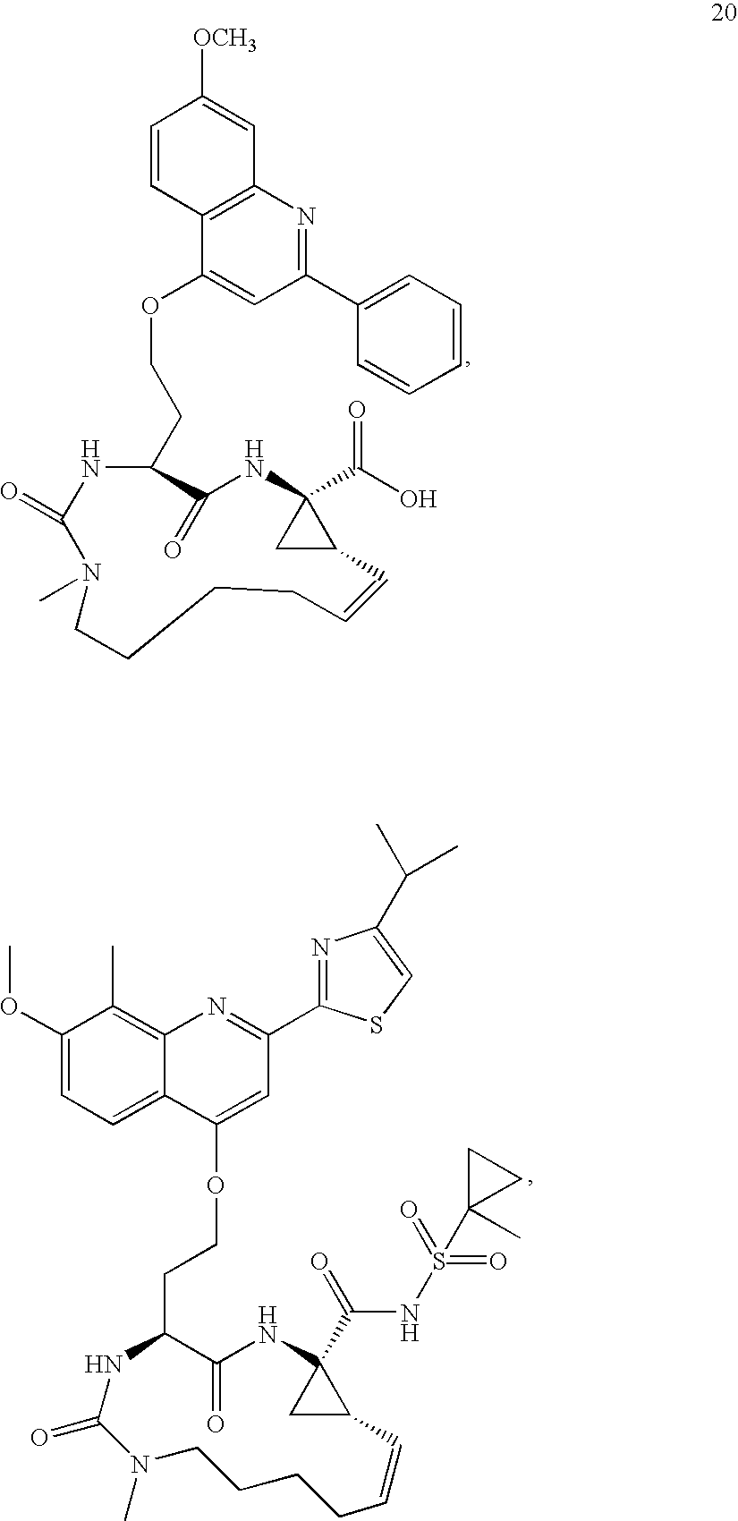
C1=CC2=C(C=C1[OCH3])N=C(C1=CC=CC=C1)C=C2OCCC1NC(=O)N(C)CCCCC=CC2CC2(C(=O)O)NC1=O.C1(OC)=CC=C2C(=C1C)N=C(C1=NC(C(C)C)=CS1)C=C2OCCC1C(=O)NC2(C(NS(=O)(=O)C3(C)CC3)=O)CC2C=CCCCCN(C)C(=O)N1
